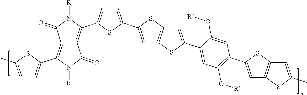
S1C(C)=CC=C1C1=C2C(=C(C3=CC=C(C4=CC5=C(S4)C=C(C4=CC(O[R])=C(C6=CC7=C(S6)C=C(C)S7)C=C4O[R])S5)S3)N([R])C2=O)C(=O)N1[R]
